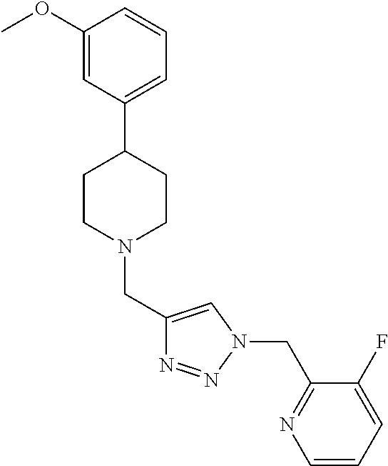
C1(CN2CCC(C3=CC=CC(OC)=C3)CC2)=CN(CC2=NC=CC=C2F)N=N1
